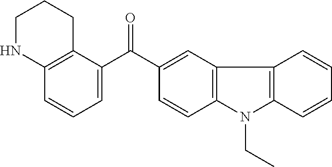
C1=CC=C(C(=O)C2=CC3=C(C=C2)N(CC)C2=C3C=CC=C2)C2=C1NCCC2
